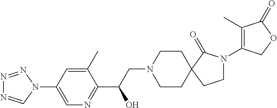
N1=NN(C2=CN=C(C(CN3CCC4(CC3)CCN(C3=C(C)C(=O)OC3)C4=O)O)C(C)=C2)C=N1
